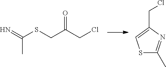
S1C(C)=NC(CCl)=C1.N=C(SCC(CCl)=O)C
